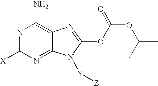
N1=C([X])N=C2C(=C1N)N=C(OC(OC(C)C)=O)N2[Y][Z]
